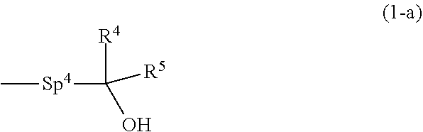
C[Sp4]C([R4])(O)[R5]
